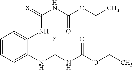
C1=CC=C(NC(NC(OCC)=O)=S)C(NC(NC(=O)OCC)=S)=C1
